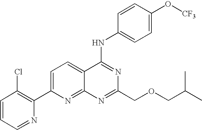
C1=CC=NC(C2=CC=C3C(=N2)N=C(COCC(C)C)N=C3NC2=CC=C(O[CF3])C=C2)=C1Cl
